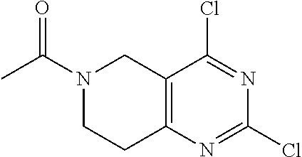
C12=C(N=C(Cl)N=C1Cl)CCN(C(C)=O)C2
